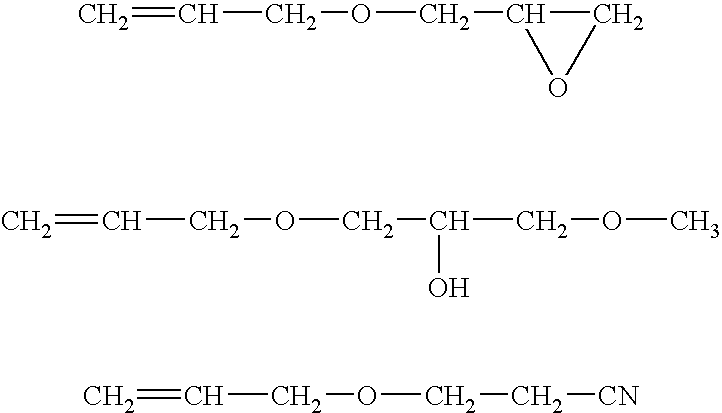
C=CCOCC1CCOC1.C=CCOCC(COC)O.C=CCOCC[CN]
